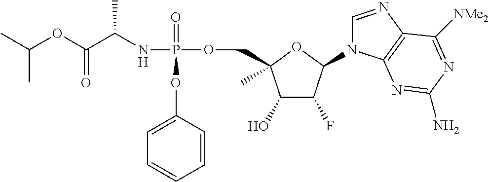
P(NC(C(OC(C)C)=O)C)(=O)(OC1=CC=CC=C1)OCC1(C)C(O)C(F)C(N2C=NC3=C2N=C(N)N=C3[NMe2])O1
